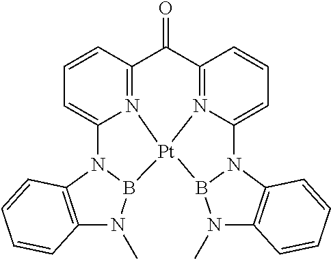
N12=C3C=CC=C1N1C4=C(N(C)B1[Pt]21N2=C(C3=O)C=CC=C2N2B1N(C)C1=C2C=CC=C1)C=CC=C4
